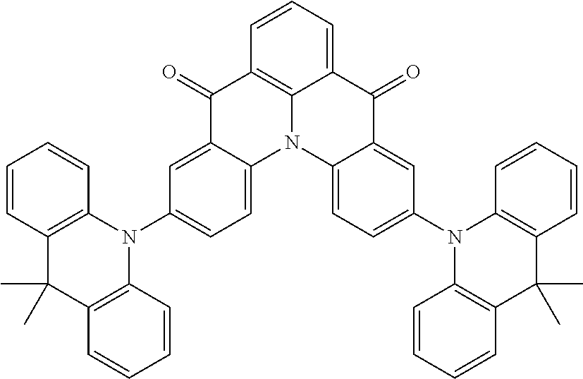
C1(=O)C2=CC(N3C4=C(C(C)(C)C5=C3C=CC=C5)C=CC=C4)=CC=C2N2C3=C1C=CC=C3C(=O)C1=CC(N3C4=C(C(C)(C)C5=C3C=CC=C5)C=CC=C4)=CC=C21
